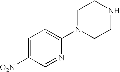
C1=C([O2N])C=NC(N2CCNCC2)=C1C
